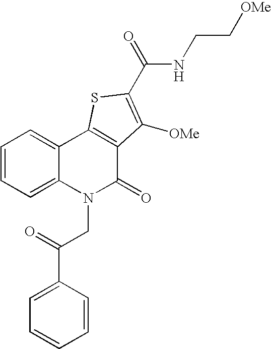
N(C(=O)C1=C([OMe])C2=C(C3=CC=CC=C3N(CC(=O)C3=CC=CC=C3)C2=O)S1)CC[OMe]
